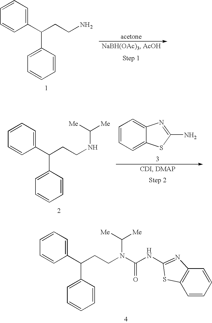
C1=CC=C(C(CCN)C2=CC=CC=C2)C=C1.C1=CC=C2C(=C1)N=C(N)S2.C1=CC=C(C(CCNC([Me])[Me])C2=CC=CC=C2)C=C1.C1=CC=C(C(CCN(C(NC2=NC3=C(C=CC=C3)S2)=O)C([Me])[Me])C2=CC=CC=C2)C=C1
